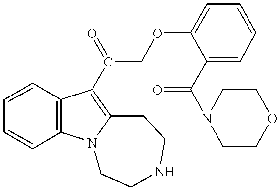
C1=CC2=C(C=C1)N1C(=C2C(=O)COC2=CC=CC=C2C(N2CCOCC2)=O)CCNCC1
